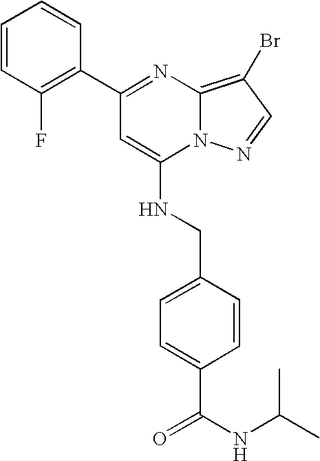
C1=CC(F)=C(C2=NC3=C(Br)C=NN3C(NCC3=CC=C(C(=O)NC(C)C)C=C3)=C2)C=C1
